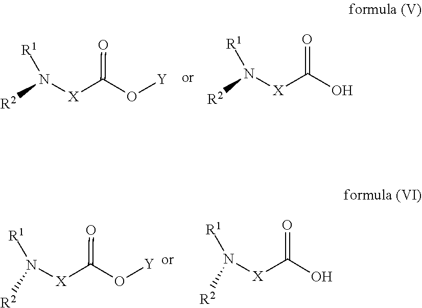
N([R1])([R2])[X]C(O[Y])=O.N([R1])([R2])[X]C(O)=O.N([R1])([R2])[X]C(O[Y])=O.N([R1])([R2])[X]C(O)=O
